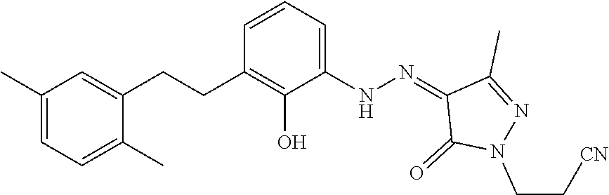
C1=CC=C(NN=C2C(=O)N(CC[CN])N=C2C)C(O)=C1CCC1=CC(C)=CC=C1C
